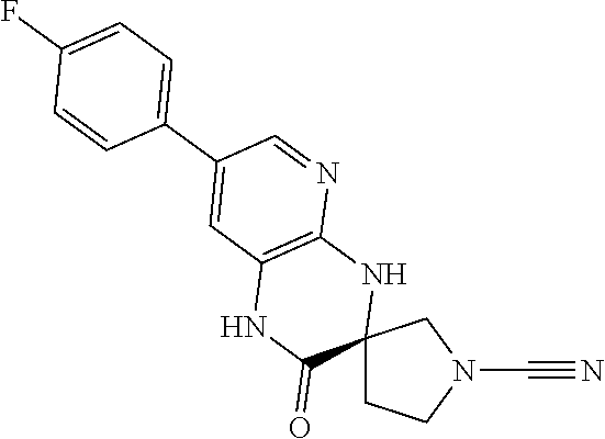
C12(CCN(C#N)C1)NC1=C(NC2=O)C=C(C2=CC=C(F)C=C2)C=N1
